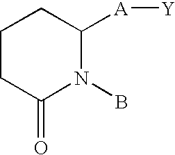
BN1C([A][Y])CCCC1=O
